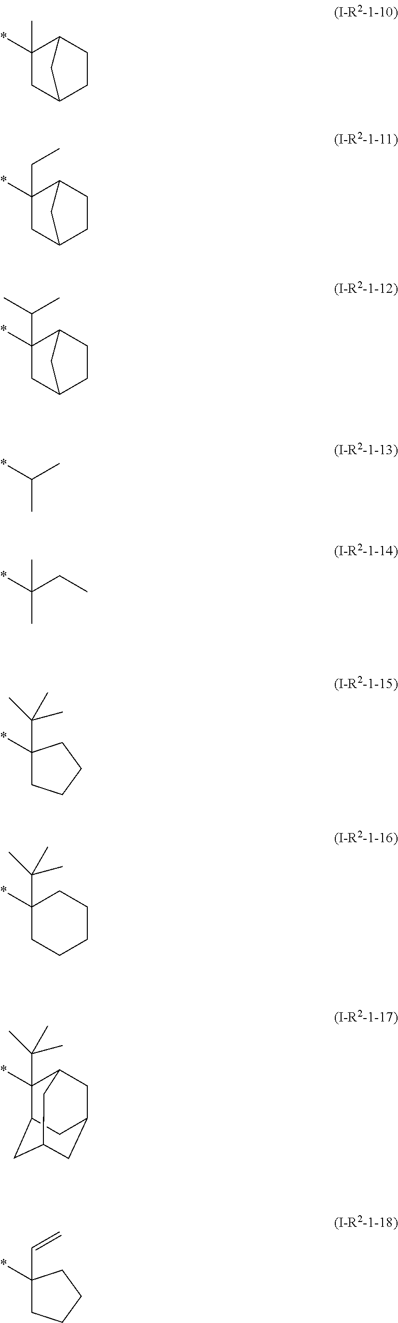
C1(*)(C)CC2CCC1C2.C1(*)(CC)CC2CCC1C2.C1(*)(C(C)C)CC2CCC1C2.C(C)(C)*.C(C)(CC)(*)C.*C1(C(C)(C)C)CCCC1.*C1(C(C)(C)C)CCCCC1.*C1(C(C)(C)C)C2CC3CC(CC1C3)C2.*C1(C=C)CCCC1
